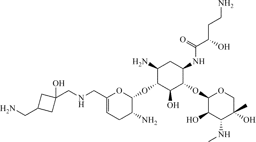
C1(CNCC2(O)CC(CN)C2)=CCC(N)C(OC2C(N)CC(NC(=O)C(O)CCN)C(OC3C(O)C(NC)C(C)(O)CO3)C2O)O1
